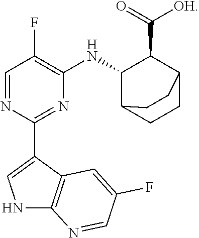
N1=C(C2=CNC3=C2C=C(F)C=N3)N=CC(F)=C1NC1C(C(=O)[OH])C2CCC1CC2
